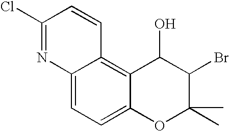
C1(Cl)=NC2=CC=C3C(=C2C=C1)C(O)C(Br)C(C)(C)O3
